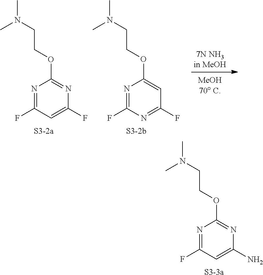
N1=C(F)C=C(N)N=C1OCCN(C)C.[S3-3a].N1=C(F)C=C(F)N=C1OCCN(C)C.[S3-2a].N1=C(F)N=C(F)C=C1OCCN(C)C.[S3-2b]
